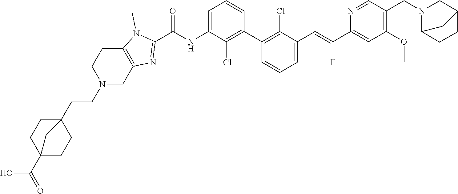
C1(C2=C(Cl)C(C=C(C3=CC(OC)=C(CN4C5CCC(C4)C5)C=N3)F)=CC=C2)=C(Cl)C(NC(C2=NC3=C(N2C)CCN(CCC24CCC(C(O)=O)(CC2)C4)C3)=O)=CC=C1
